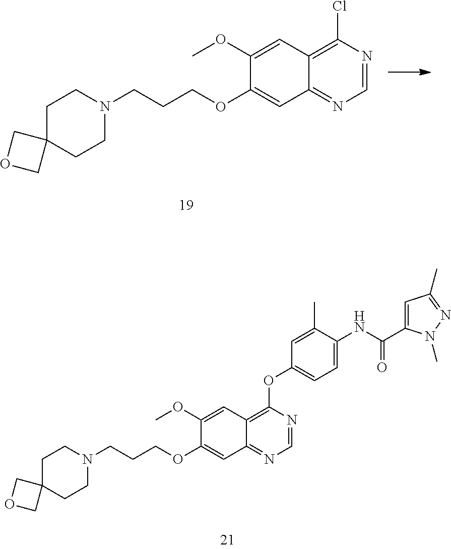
C1(OC)=CC2=C(Cl)N=CN=C2C=C1OCCCN1CCC2(CC1)COC2.C1(OC)=CC2=C(OC3=CC=C(NC(C4=CC(C)=NN4C)=O)C(C)=C3)N=CN=C2C=C1OCCCN1CCC2(CC1)COC2
